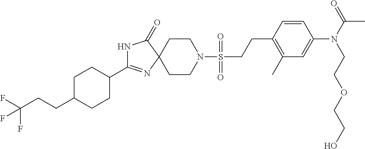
N1C(C2CCC(CCC(F)(F)F)CC2)=NC2(C1=O)CCN(S(CCC1=C(C)C=C(N(C(=O)C)CCOCCO)C=C1)(=O)=O)CC2
